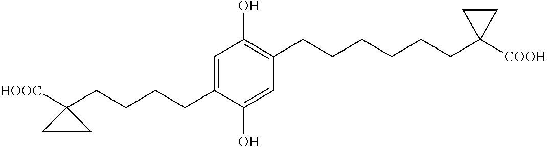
C1(O)=C(CCCCCCC2([COOH])CC2)C=C(O)C(CCCCC2([HOOC])CC2)=C1
